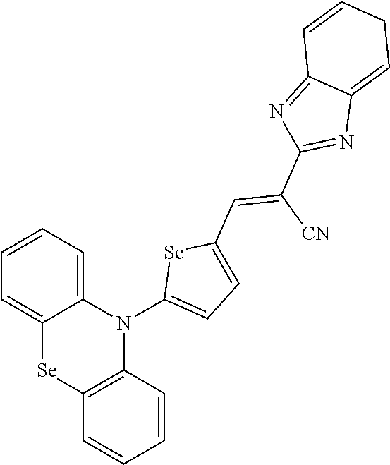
C12=CC=CC=C1[Se]C1=C(N2C2=CC=C(C=C([CN])C3=NC4=CCC=CC4=N3)[Se]2)C=CC=C1
